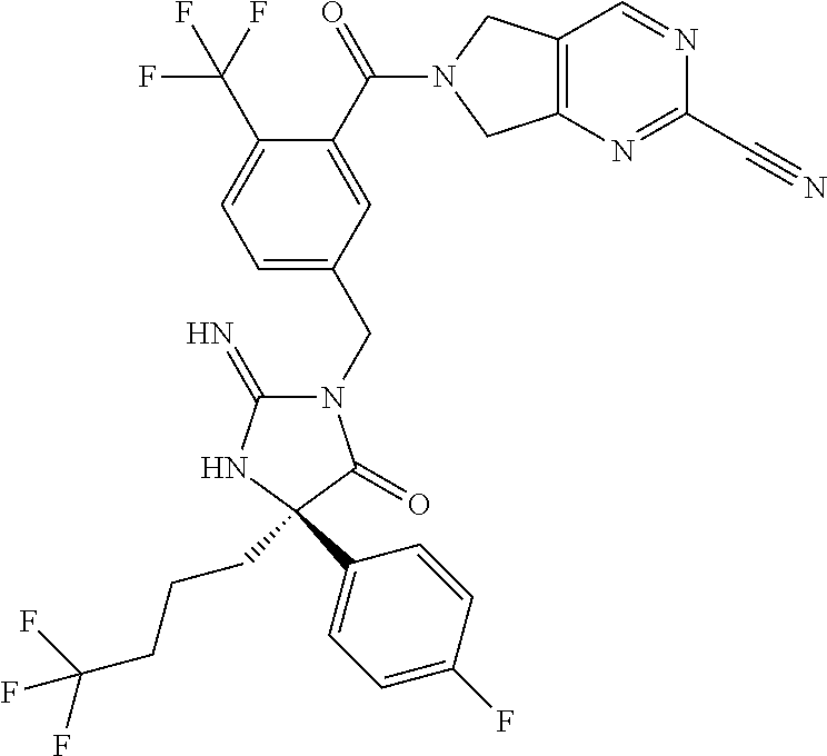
N1(CC2=CC=C(C(F)(F)F)C(C(=O)N3CC4=C(C3)C=NC(C#N)=N4)=C2)C(=N)NC(C2=CC=C(F)C=C2)(CCCC(F)(F)F)C1=O
